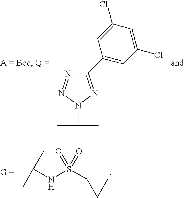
N1=NN(C(C)C)N=C1C1=CC(Cl)=CC(Cl)=C1.C(NS(C1CC1)(=O)=O)(C)C
